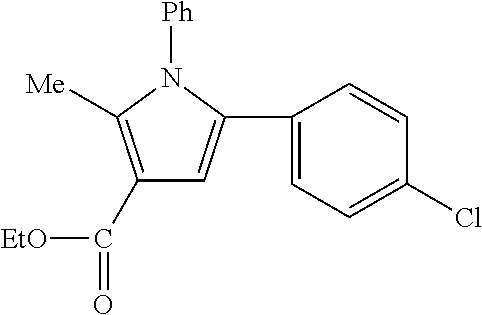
[Ph]N1C([Me])=C(C([EtO])=O)C=C1C1=CC=C(Cl)C=C1
